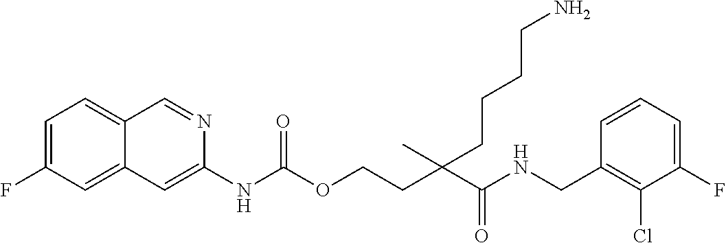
C1=CC(CNC(C(CCOC(NC2=CC3=CC(F)=CC=C3C=N2)=O)(C)CCCCN)=O)=C(Cl)C(F)=C1
